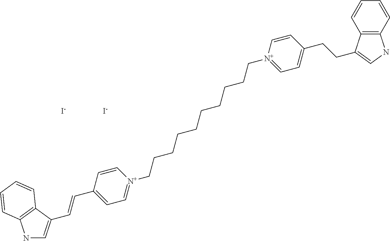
[I-].N1C=C(C=CC2=CC=[N+](CCCCCCCCCC[N+]3=CC=C(CCC4=CNC5=C4C=CC=C5)C=C3)C=C2)C2=C1C=CC=C2.[I-]
